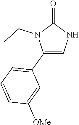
C1(C2=CC=CC([OMe])=C2)=CNC(=O)N1CC
